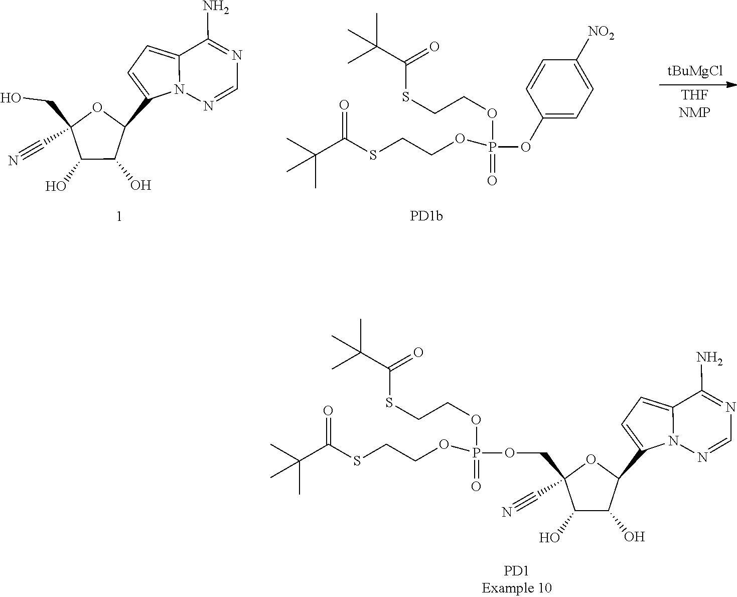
N1=C(N)C2=CC=C(C3OC(CO)(C#N)C(O)C3O)N2N=C1.[THFNMP].O=P(OCCSC(C(C)(C)C)=O)(OC1=CC=C([NO2])C=C1)OCCSC(C(C)(C)C)=O.[tBuMgCl].O=P(OCCSC(C(C)(C)C)=O)(OCCSC(C(C)(C)C)=O)OCC1(C#N)OC(C2=CC=C3C(N)=NC=NN32)C(O)C1O
